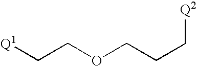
C(COCCC[Q2])[Q1]
